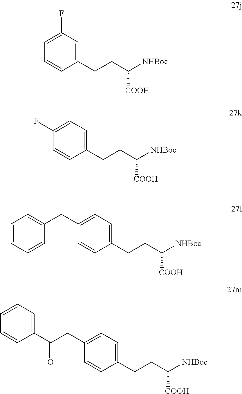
C1(CCC([NHBoc])[COOH])=CC(F)=CC=C1.C1(CCC([NHBoc])[COOH])=CC=C(F)C=C1.C1(CCC([NHBoc])[COOH])=CC=C(CC2=CC=CC=C2)C=C1.C1(CCC([NHBoc])[COOH])=CC=C(CC(C2=CC=CC=C2)=O)C=C1
